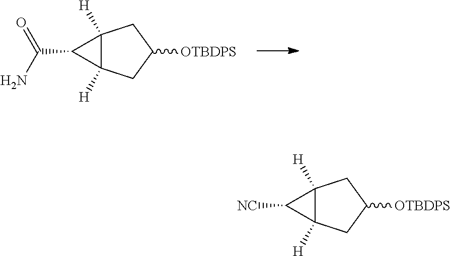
C12([H])C([H])(CC([OTBDPS])C1)C2C(N)=O.C12([H])C([H])(CC([OTBDPS])C1)C2[NC]
